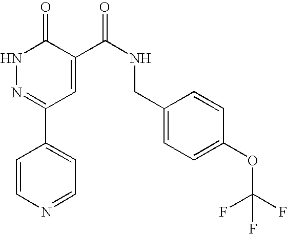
N1N=C(C2=CC=NC=C2)C=C(C(NCC2=CC=C(OC(F)(F)F)C=C2)=O)C1=O
